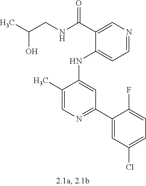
C1(NC2=CC(C3=CC(Cl)=CC=C3F)=NC=C2C)=CC=NC=C1C(NCC(C)O)=O
